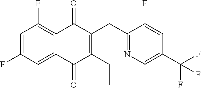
C1(F)=CC(F)=C2C(=O)C(CC3=NC=C(C(F)(F)F)C=C3F)=C(CC)C(=O)C2=C1
